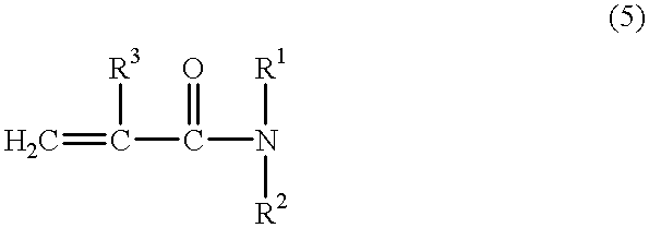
C=C(C(N([R1])[R2])=O)[R3]
